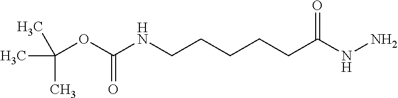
C(OC(NCCCCCC(NN)=O)=O)(C)(C)C
